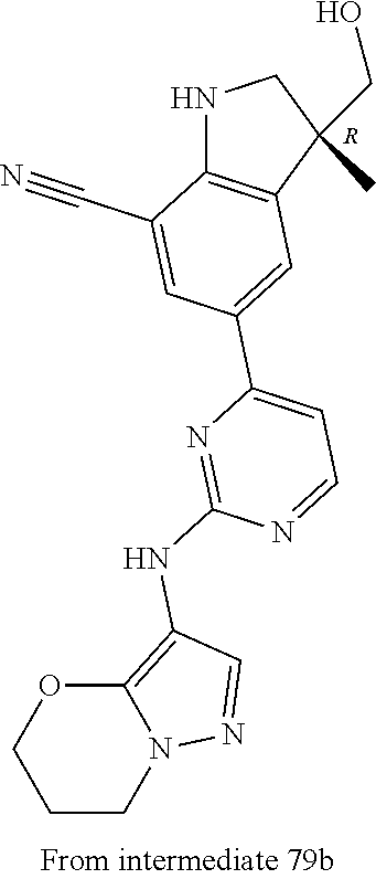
C1=C(C2=CC=NC(NC3=C4N(N=C3)CCCO4)=N2)C=C(C#N)C2=C1C(C)(CO)CN2.[R]
